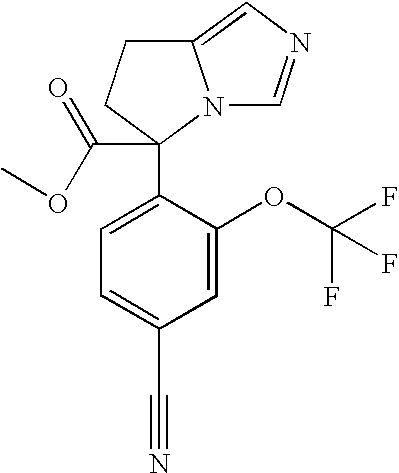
C1=C(OC(F)(F)F)C(C2(C(OC)=O)N3C(=CN=C3)CC2)=CC=C1C#N
